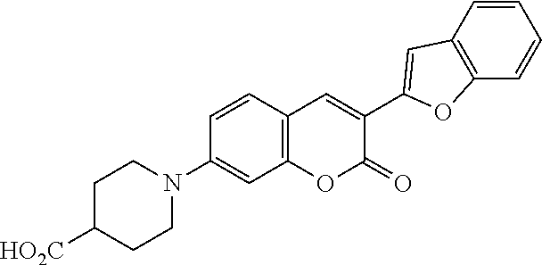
C1=CC2=C(C=C1N1CCC([HO2C])CC1)OC(=O)C(C1=CC3=C(C=CC=C3)O1)=C2
